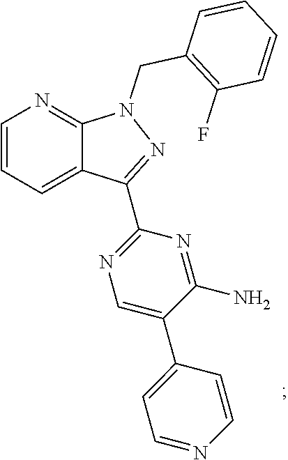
C1=CN=CC=C1C1=CN=C(C2=NN(CC3=C(F)C=CC=C3)C3=NC=CC=C32)N=C1N
